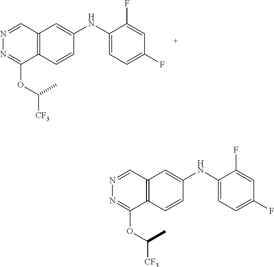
N1=CC2=C(C(OC([CF3])C)=N1)C=CC(NC1=CC=C(F)C=C1F)=C2.N1=CC2=C(C(OC([CF3])C)=N1)C=CC(NC1=CC=C(F)C=C1F)=C2
